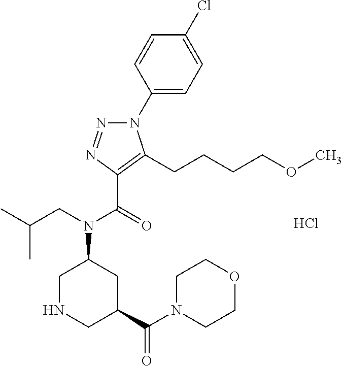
C1(N2N=NC(C(=O)N(CC(C)C)C3CNCC(C(=O)N4CCOCC4)C3)=C2CCCCOC)=CC=C(Cl)C=C1.Cl
